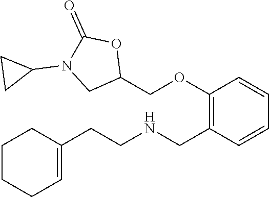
C1(CCNCC2=C(OCC3OC(=O)N(C4CC4)C3)C=CC=C2)=CCCCC1
